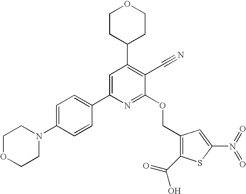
C1OCCN(C2=CC=C(C3=CC(C4CCOCC4)=C(C#N)C(OCC4=C(C(=O)O)SC(N(=O)=O)=C4)=N3)C=C2)C1
